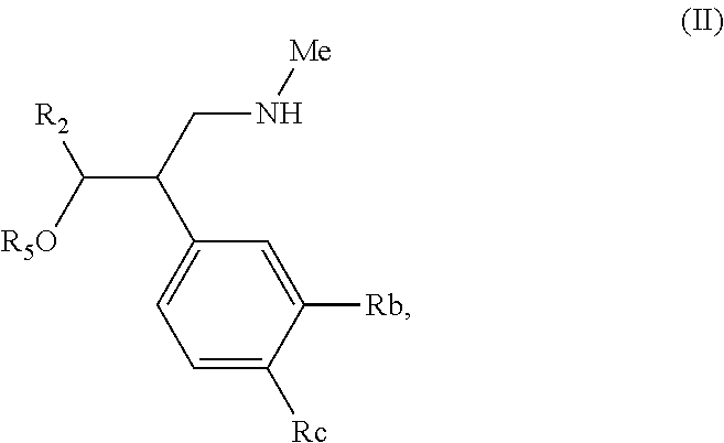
C(C(CN[Me])C1=CC=C([Rc])C([Rb])=C1)([R5O])[R2]
